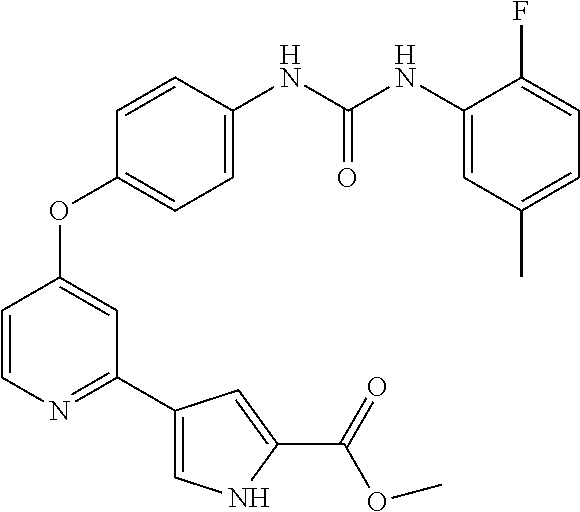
C1=CN=C(C2=CNC(C(OC)=O)=C2)C=C1OC1=CC=C(NC(NC2=CC(C)=CC=C2F)=O)C=C1
